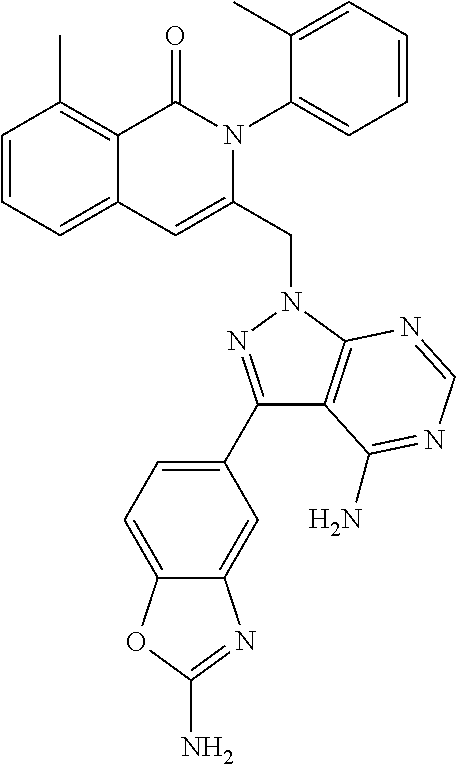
C1=CC=C2C(=C1C)C(=O)N(C1=CC=CC=C1C)C(CN1C3=C(C(C4=CC=C5C(=C4)N=C(N)O5)=N1)C(N)=NC=N3)=C2
